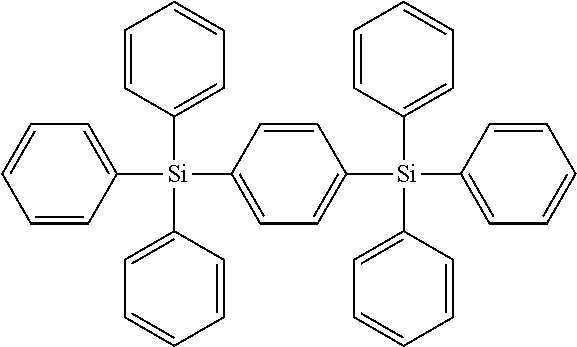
C1=CC([Si](C2=CC=CC=C2)(C2=CC=CC=C2)C2=CC=CC=C2)=CC=C1[Si](C1=CC=CC=C1)(C1=CC=CC=C1)C1=CC=CC=C1
